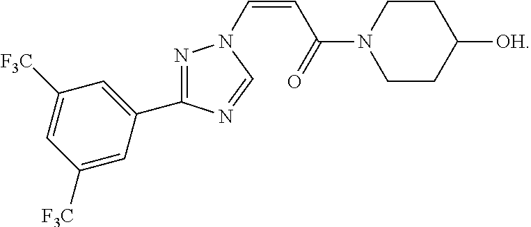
N1=C(C2=CC([F3C])=CC([F3C])=C2)N=CN1C=CC(N1CCC([OH])CC1)=O
